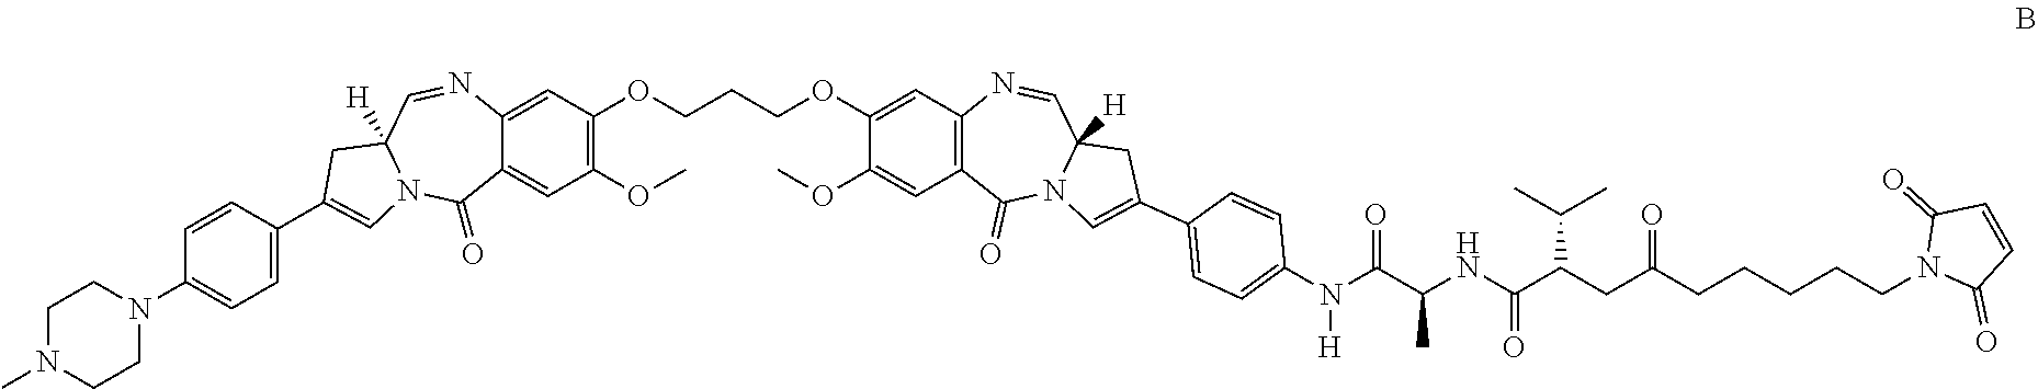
N1=CC2([H])N(C(=O)C3=C1C=C(OCCCOC1=C(OC)C=C4C(=C1)N=CC1([H])N(C4=O)C=C(C4=CC=C(N5CCN(C)CC5)C=C4)C1)C(OC)=C3)C=C(C1=CC=C(N(C(C(NC(C(CC(CCCCCN3C(=O)C=CC3=O)=O)C(C)C)=O)C)=O)[H])C=C1)C2
